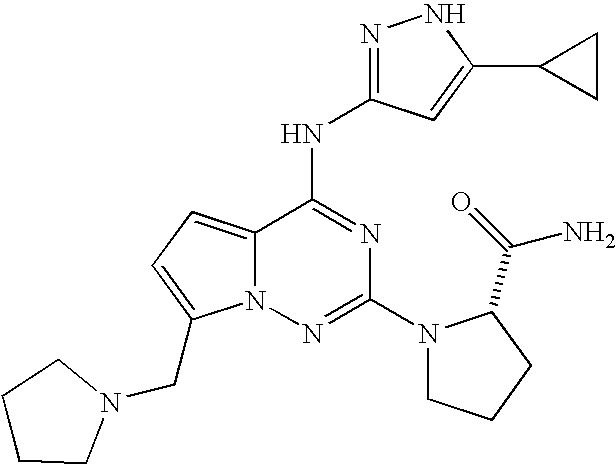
C1(N2CCCC2C(=O)N)=NN2C(=CC=C2CN2CCCC2)C(NC2=NNC(C3CC3)=C2)=N1
